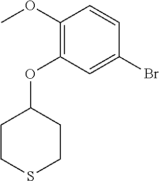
C1(Br)=CC(OC2CCSCC2)=C(OC)C=C1
